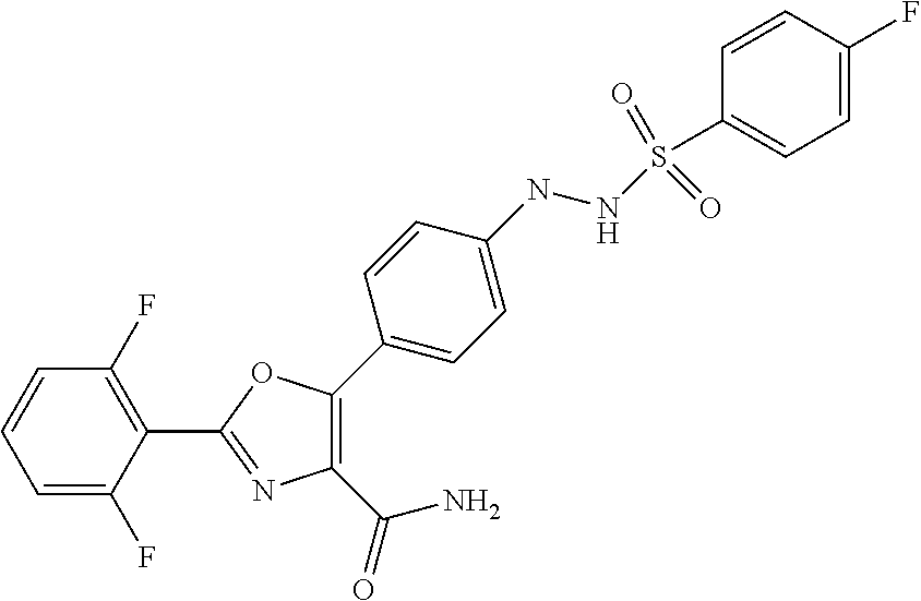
C1(C2=NC(C(=O)N)=C(C3=CC=C(NNS(C4=CC=C(F)C=C4)(=O)=O)C=C3)O2)=C(F)C=CC=C1F
